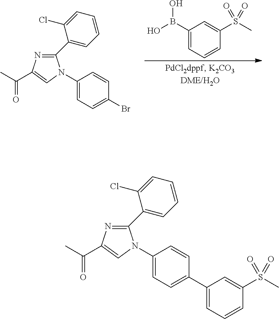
C1(B(O)O)=CC=CC(S(C)(=O)=O)=C1.C1(C2=CC=CC=C2Cl)=NC(C(C)=O)=CN1C1=CC=C(Br)C=C1.C1(C2=CC=CC=C2Cl)=NC(C(C)=O)=CN1C1=CC=C(C2=CC=CC(S(C)(=O)=O)=C2)C=C1
